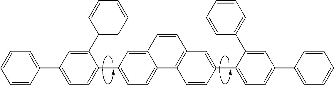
C12=CC(C3=CC=C(C4=CC=CC=C4)C=C3C3=CC=CC=C3)=CC=C1C1=C(C=C2)C=C(C2=CC=C(C3=CC=CC=C3)C=C2C2=CC=CC=C2)C=C1
